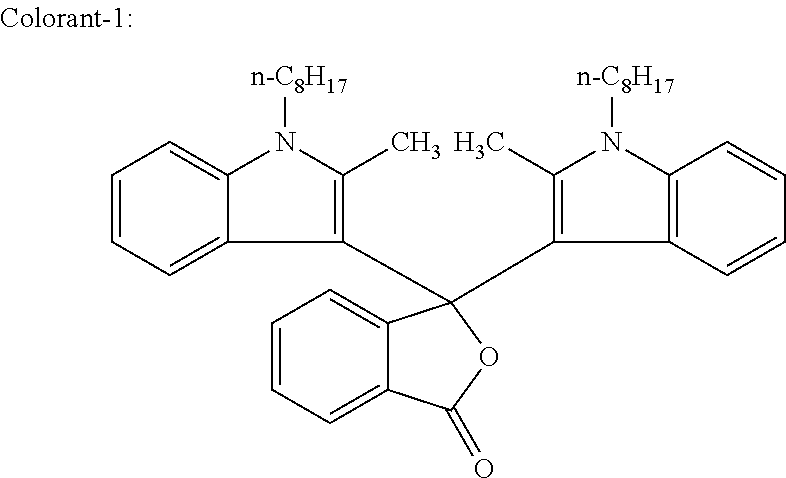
C1=CC=C2C(=C1)N([n-C8H17])C(C)=C2C1(C2=C(C)N([n-C8H17])C3=C2C=CC=C3)C2=CC=CC=C2C(=O)O1
